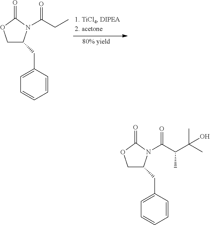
C1C(CC2=CC=CC=C2)N(C(CC)=O)C(=O)O1.C1C(CC2=CC=CC=C2)N(C(C(C(C)(C)O)C)=O)C(=O)O1
